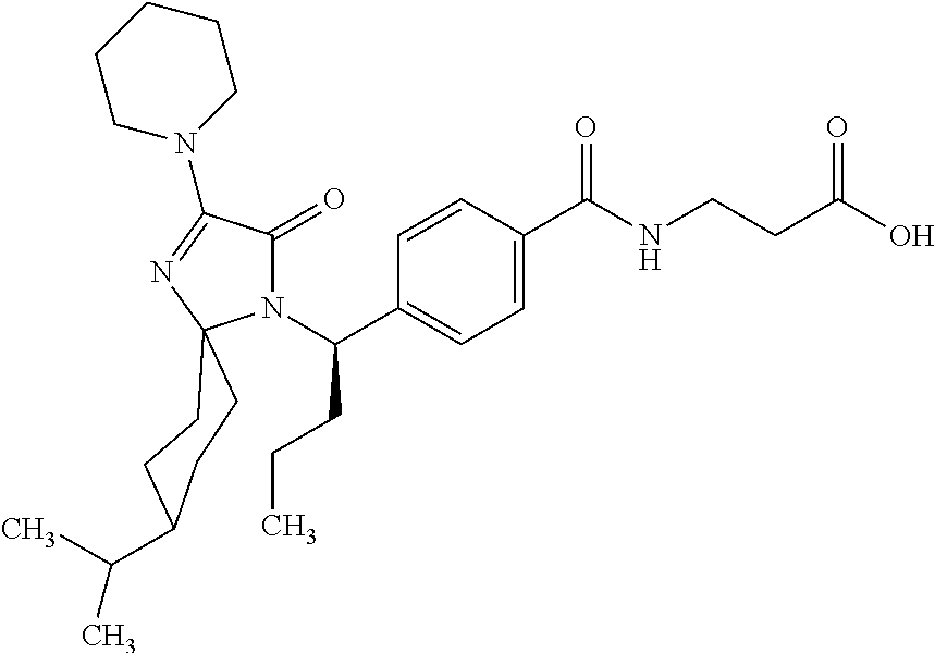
N1(C(C2=CC=C(C(NCCC(O)=O)=O)C=C2)CCC)C(=O)C(N2CCCCC2)=NC12CCC(C(C)C)CC2
